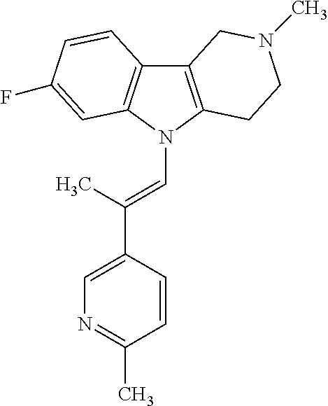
C12=C(N(C=C(C3=CN=C(C)C=C3)C)C3=C1C=CC(F)=C3)CCN(C)C2
